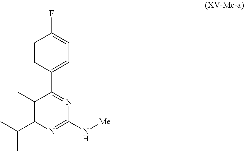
C1(N[Me])=NC(C(C)C)=C(C)C(C2=CC=C(F)C=C2)=N1
